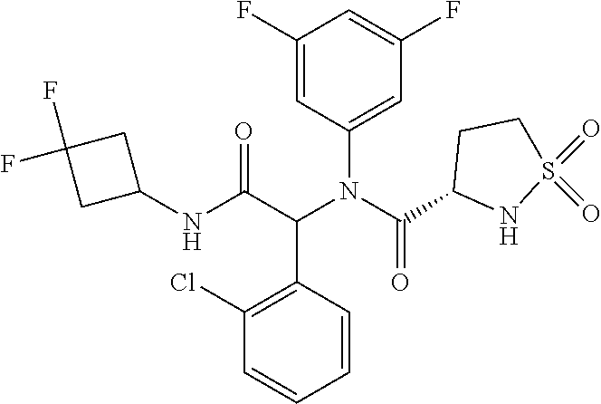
C1=C(F)C=C(F)C=C1N(C(=O)C1CCS(=O)(=O)N1)C(C1=C(Cl)C=CC=C1)C(=O)NC1CC(F)(F)C1
